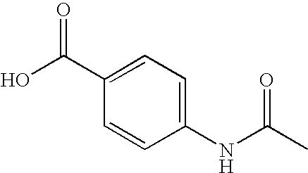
C1(C(O)=O)=CC=C(NC(C)=O)C=C1
